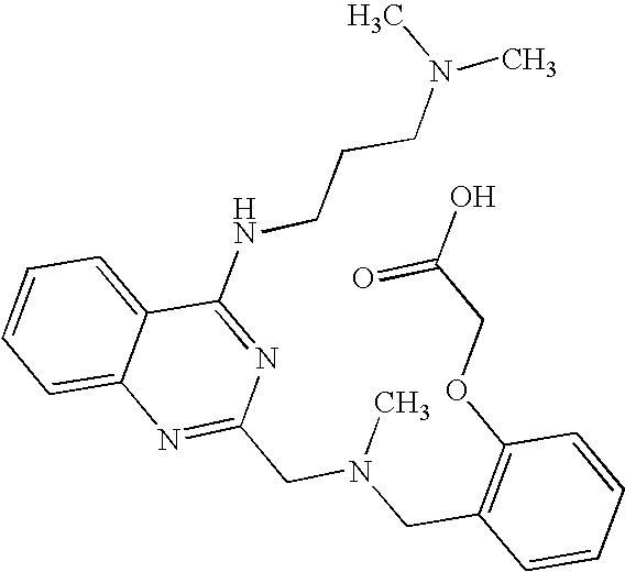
C1=CC=C2C(=C1)N=C(CN(CC1=C(OCC(O)=O)C=CC=C1)C)N=C2NCCCN(C)C
